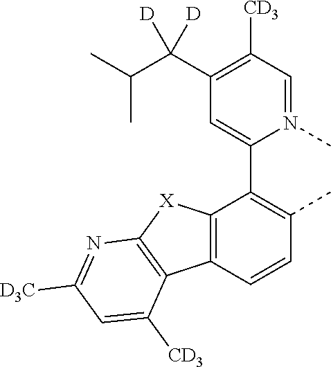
C12=C(C=CC(C)=C1C1=CC(C(C(C)C)([D])[D])=C([CD3])C=N1C)C1=C([X]2)N=C([D3C])C=C1[CD3]
